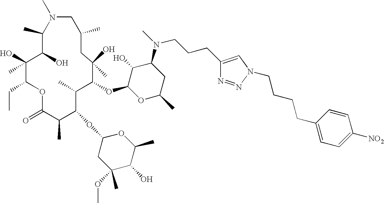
C1(C)C(O)C(O)(C)C(CC)OC(=O)C(C)C(OC2CC(C)(OC)C(O)C(C)O2)C(C)C(OC2OC(C)CC(N(C)CCCC3=CN(CCCCC4=CC=C([NO2])C=C4)N=N3)C2O)C(O)(C)CC(C)CN1C
